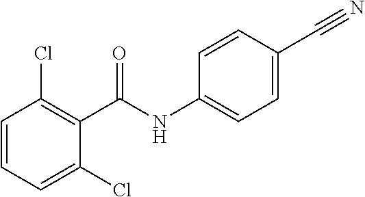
C1(C(NC2=CC=C(C#N)C=C2)=O)=C(Cl)C=CC=C1Cl
